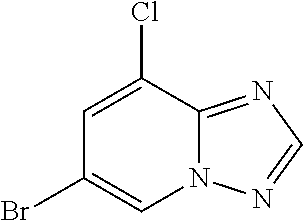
C1=C(Cl)C2=NC=NN2C=C1Br
